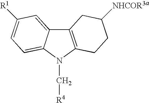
C12=C(N(C[R4])C3=CC=C([R1])C=C13)CCC([NHCOR3a])C2
